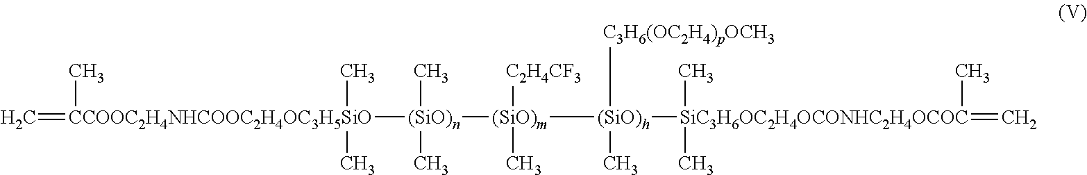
C=[CCOOC2H4NHCOOC2H4OC3H5SiO](C)(C)([(SiO)n]([(SiO)m]([(SiO)h]([C3H6(OC2H4)pOCH3])(C)[SiC3H6OC2H4OCONHC2H4OCOC](C)(C)(=C)C)([C2H4CF3])C)(C)C)C
